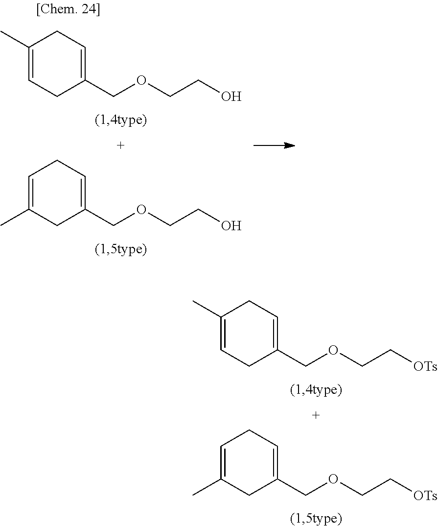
C1(C)=CCC(COCCO)=CC1.C1=C(C)CC(COCCO)=CC1.C1(C)=CCC(COCC[OTs])=CC1.C1=C(C)CC(COCC[OTs])=CC1
